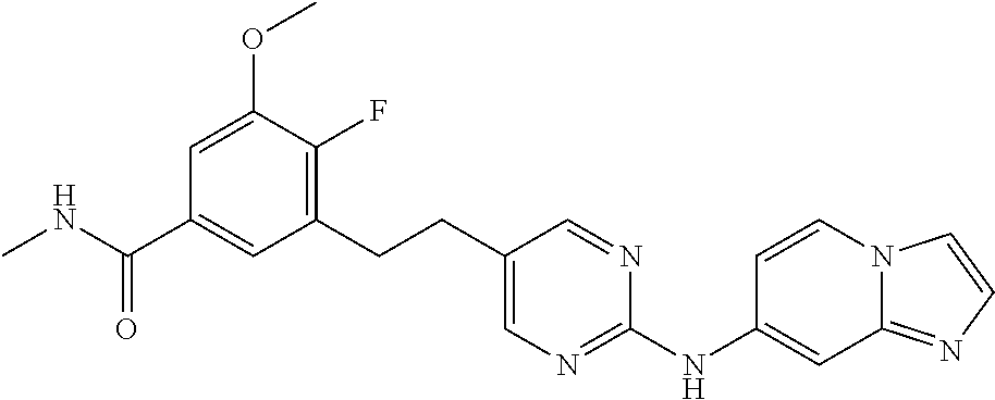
CNC(C1=CC(CCC2=CN=C(NC3=CC4=NC=CN4C=C3)N=C2)=C(F)C(OC)=C1)=O
